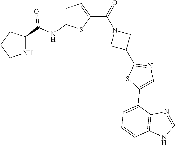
C1CNC(C(NC2=CC=C(C(=O)N3CC(C4=NC=C(C5=CC=CC6=C5N=CN6)S4)C3)S2)=O)C1
